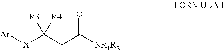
[X](C(CC([NR1R2])=O)([R3])[R4])[Ar]
